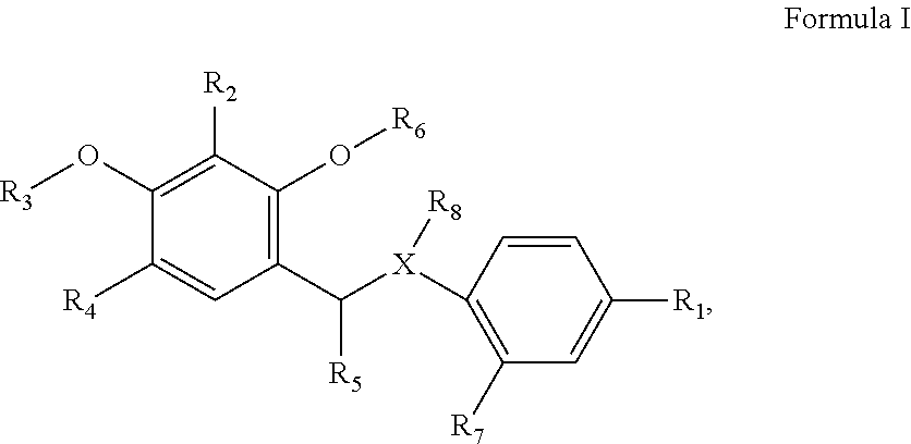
C1(C([X]([R8])C2=C([R7])C=C([R1])C=C2)[R5])=C(O[R6])C([R2])=C(O[R3])C([R4])=C1
